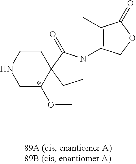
C1CNCC(OC)C12CCN(C1=C(C)C(=O)OC1)C2=O
